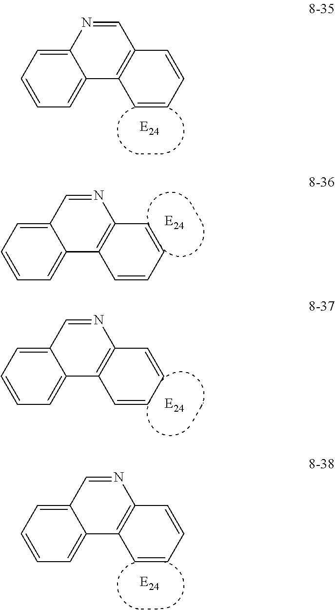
C1=C2C(=CC=C1)C=NC1=C2C=CC=C1.C12=CC=CC=C1C1=C(C=N2)C=CC=C1.C12=CC=CC=C1C1=C(N=C2)C=CC=C1.C12=CC=CC=C1C1=C(N=C2)C=CC=C1
